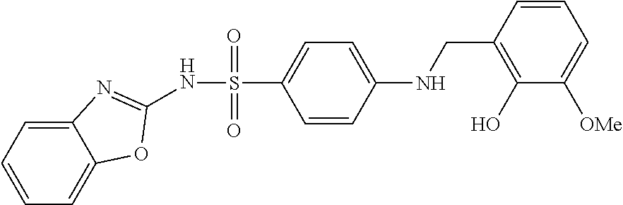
C1=CC(NCC2=C(O)C([OMe])=CC=C2)=CC=C1S(=O)(=O)NC1=NC2=CC=CC=C2O1
